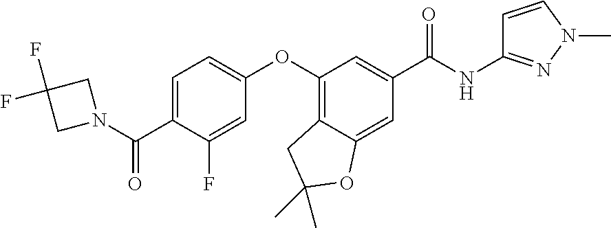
C1=C(C(N2CC(F)(F)C2)=O)C(F)=CC(OC2=C3C(=CC(C(NC4=NN(C)C=C4)=O)=C2)OC(C)(C)C3)=C1
